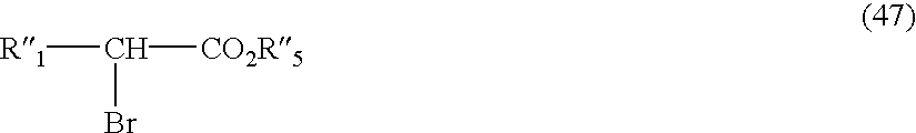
[R1]C(Br)[CO2R5]
